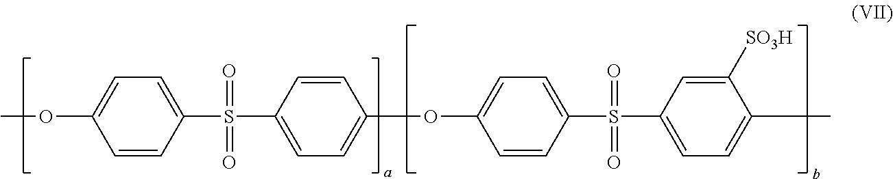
COC1=CC=C(S(=O)(=O)C2=CC=C(OC3=CC=C(S(=O)(=O)C4=CC=C(C)C([SO3H])=C4)C=C3)C=C2)C=C1
